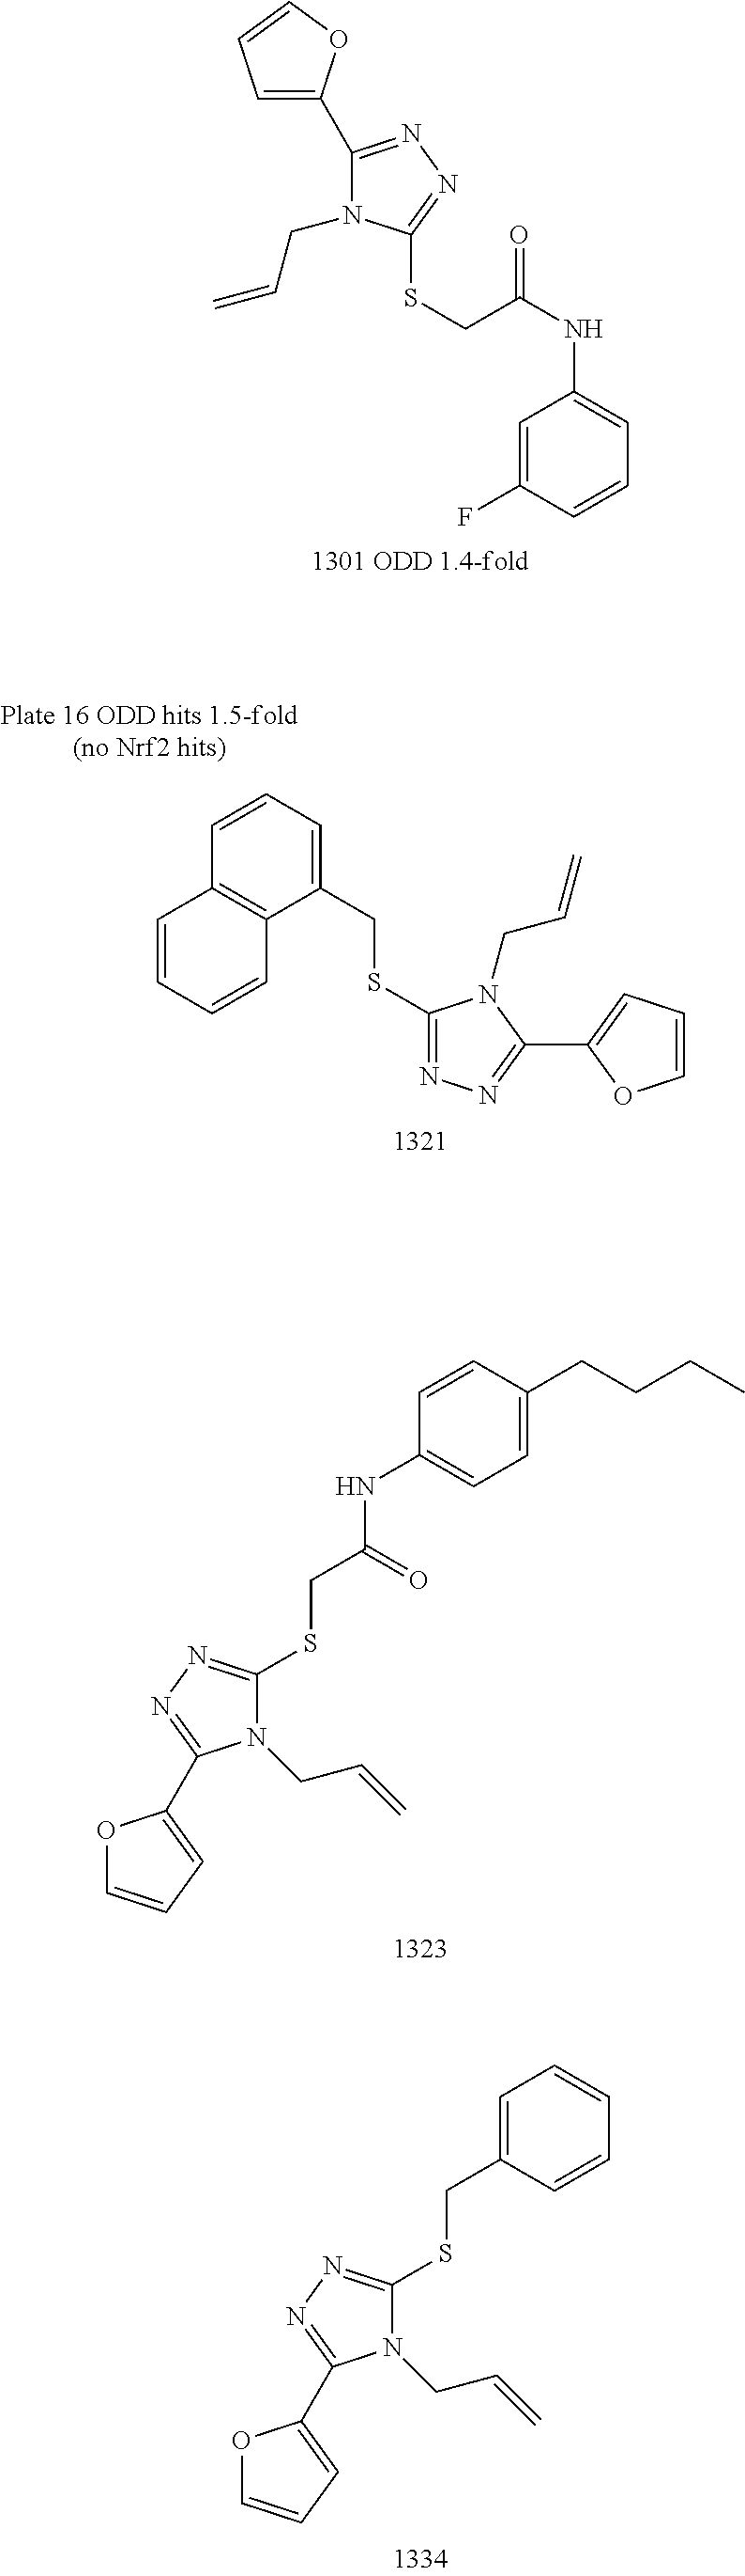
C1=C(C2=NN=C(SCC(NC3=CC=CC(F)=C3)=O)N2CC=C)OC=C1.C1=CC=CC2=C1C=CC=C2CSC1=NN=C(C2=CC=CO2)N1CC=C.O1C=CC=C1C1=NN=C(SCC(NC2=CC=C(CCCC)C=C2)=O)N1CC=C.O1C=CC=C1C1=NN=C(SCC2=CC=CC=C2)N1CC=C
